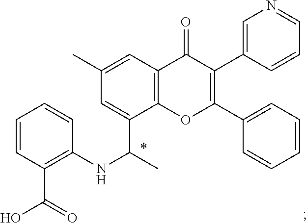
C1=C(C(C)NC2=C(C(O)=O)C=CC=C2)C2=C(C=C1C)C(=O)C(C1=CN=CC=C1)=C(C1=CC=CC=C1)O2
